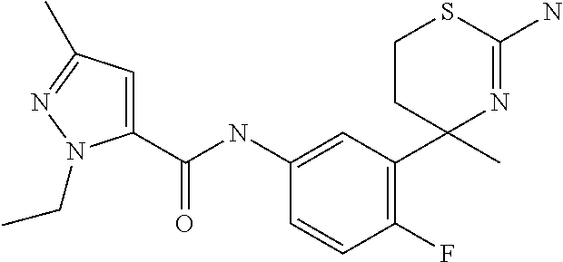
C1(NC(C2=CC(C)=NN2CC)=O)=CC(C2(C)N=C(N)SCC2)=C(F)C=C1
